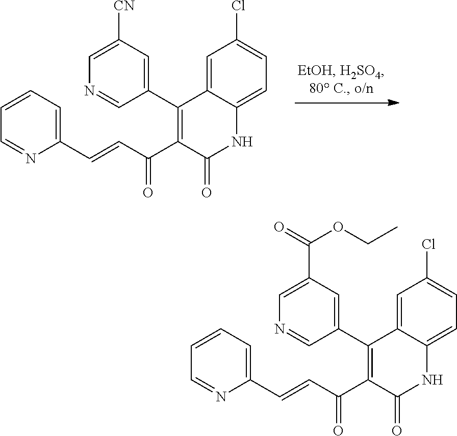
C1=C2C(=CC=C1Cl)NC(=O)C(C(C=CC1=CC=CC=N1)=O)=C2C1=CC([CN])=CN=C1.C1=C2C(=CC=C1Cl)NC(=O)C(C(C=CC1=CC=CC=N1)=O)=C2C1=CC(C(OCC)=O)=CN=C1
